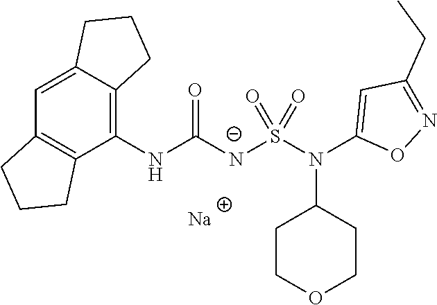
C12=CC3=C(C(NC([N-]S(N(C4=CC(CC)=NO4)C4CCOCC4)(=O)=O)=O)=C1CCC2)CCC3.[Na]
